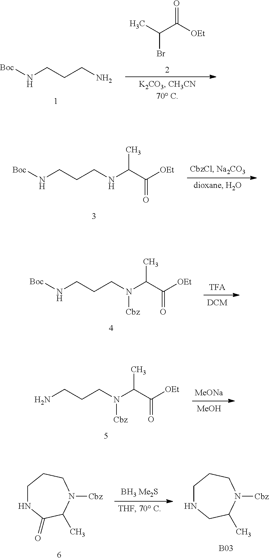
[Boc]NCCCN.O=C([OEt])C(C)Br.[Boc]NCCCNC(C([OEt])=O)C.[Boc]NCCCN(C(C([OEt])=O)C)[Cbz].NCCCN(C(C([OEt])=O)C)[Cbz].[MeONa].[MeOH].C1NC(=O)C(C)N([Cbz])CC1.C1NCC(C)N([Cbz])CC1.[B03]
